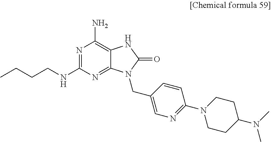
N1=C(NCCCC)N=C2C(=C1N)NC(=O)N2CC1=CN=C(N2CCC(N(C)C)CC2)C=C1
